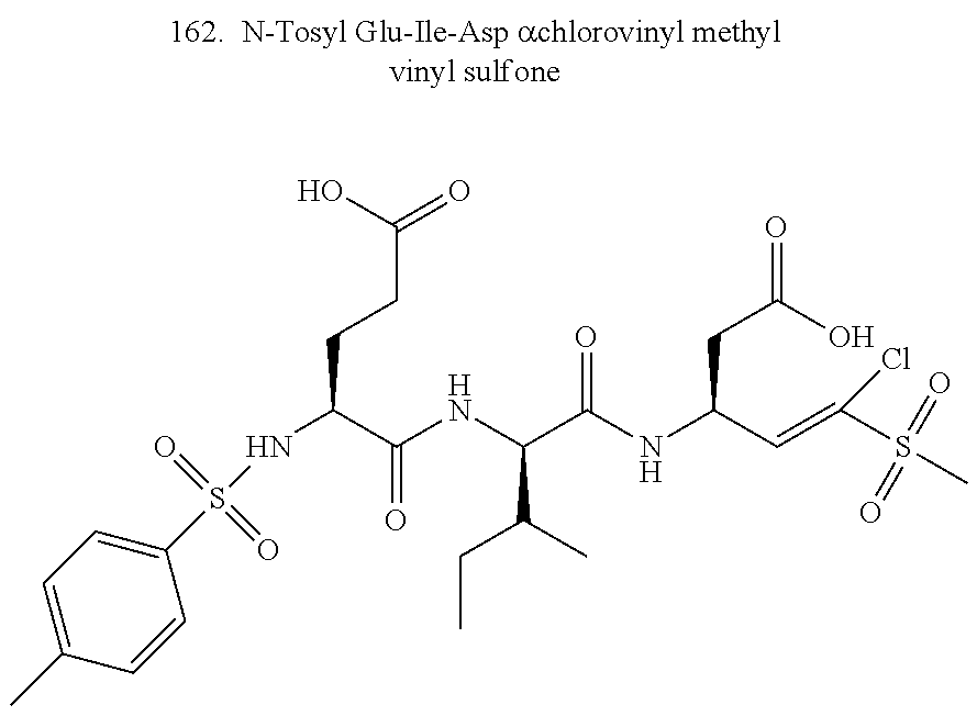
C1(C)=CC=C(S(NC(CCC(=O)O)C(NC(C(NC(C=C(S(=O)(=O)C)Cl)CC(=O)O)=O)C(C)CC)=O)(=O)=O)C=C1
